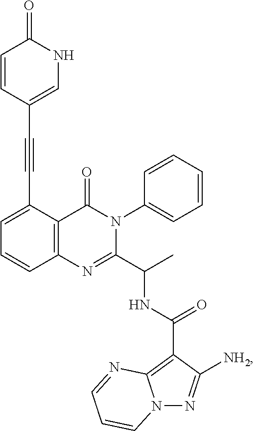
C1=C(C#CC2=CNC(=O)C=C2)C2=C(C=C1)N=C(C(C)NC(=O)C1=C3N(N=C1[NH2])C=CC=N3)N(C1=CC=CC=C1)C2=O
